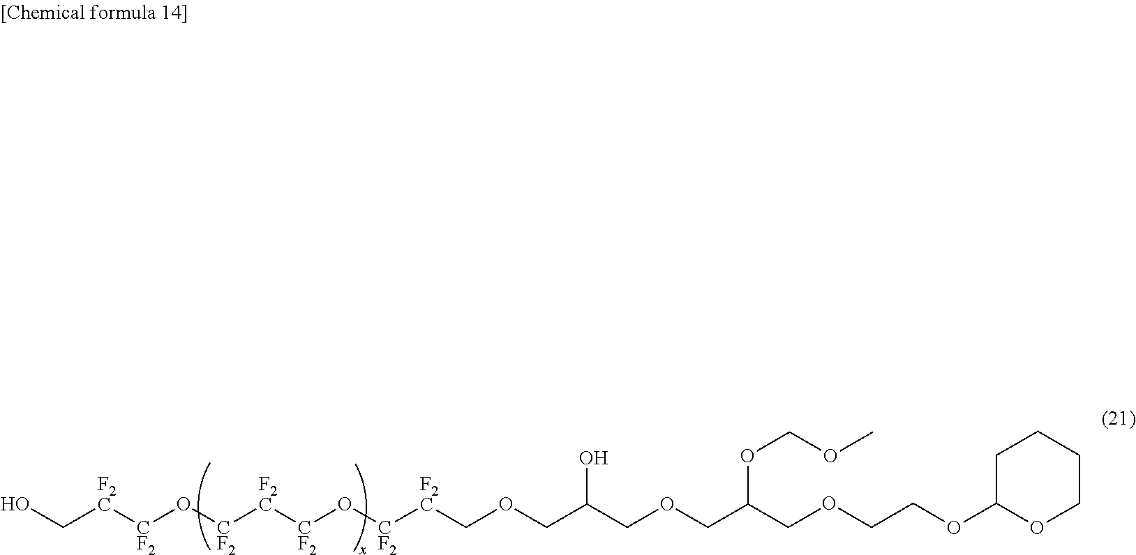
OC[F2C][CF2]O[CF2][F2C][CF2]O[CF2][F2C]COCC(COCC(COCCOC1OCCCC1)OCOC)O
